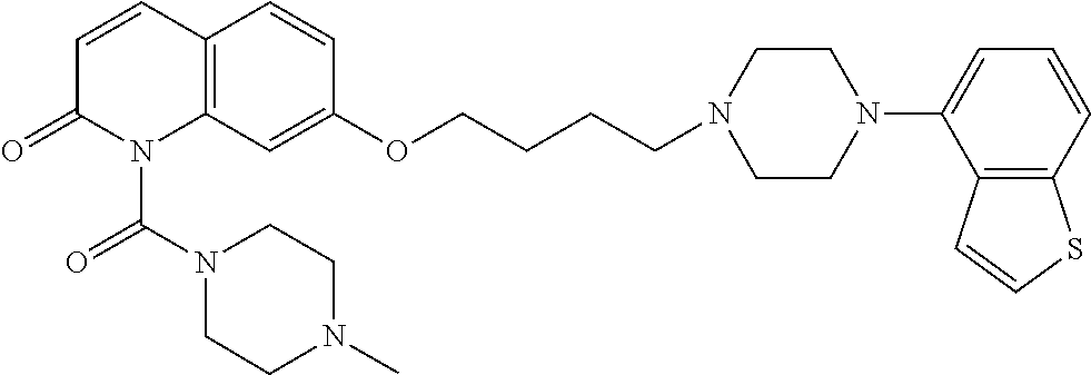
C12=C(C=C(OCCCCN3CCN(C4=CC=CC5=C4C=CS5)CC3)C=C1)N(C(=O)N1CCN(C)CC1)C(=O)C=C2
